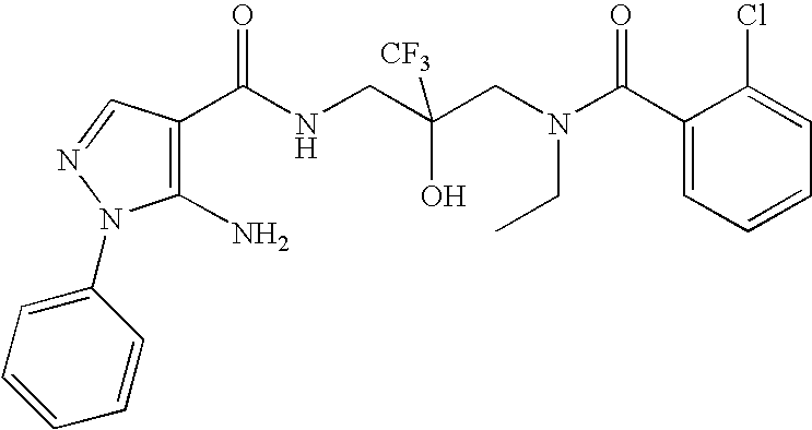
C1(C(NCC(CN(C(C2=CC=CC=C2Cl)=O)CC)(O)[CF3])=O)=C(N)N(C2=CC=CC=C2)N=C1
